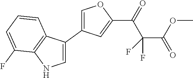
C1=C(C2=CNC3=C2C=CC=C3F)C=C(C(=O)C(F)(C(OC)=O)F)O1
